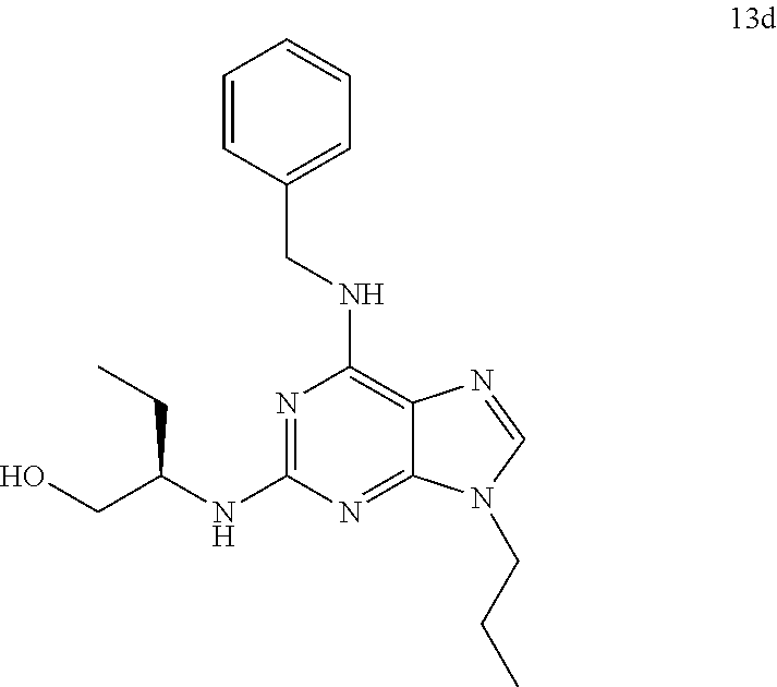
N1=C(NC(CC)CO)N=C2C(=C1NCC1=CC=CC=C1)N=CN2CCC
